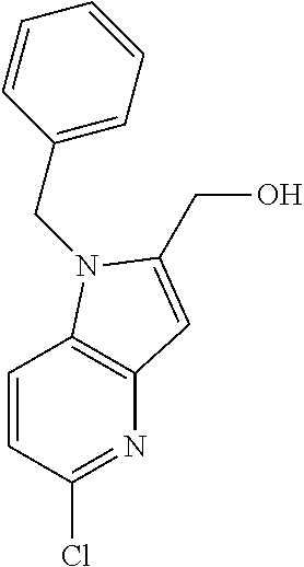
C1=CC(Cl)=NC2=C1N(CC1=CC=CC=C1)C(CO)=C2
